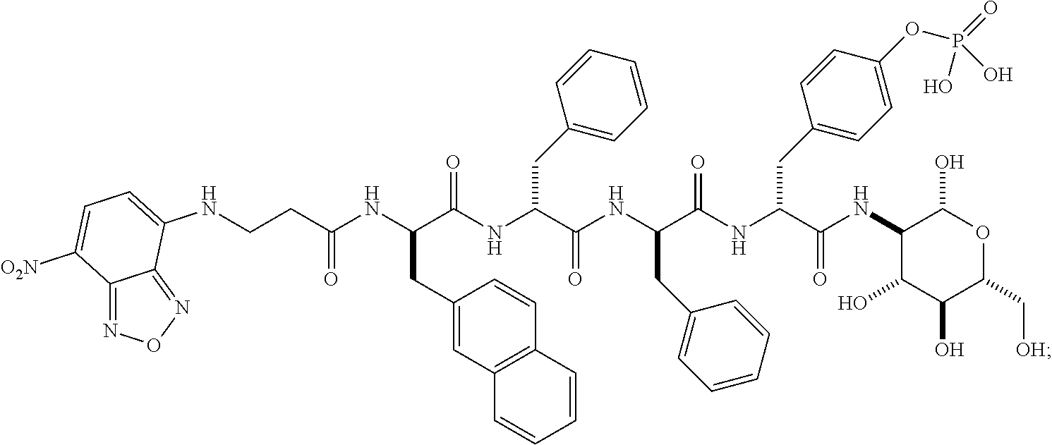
C1(CC(NC(CCNC2=CC=C([O2N])C3=NON=C32)=O)C(NC(C(NC(C(NC(C(=O)NC2C(O)C(O)C(C[OH])OC2O)CC2=CC=C(OP(=O)(O)O)C=C2)=O)CC2=CC=CC=C2)=O)CC2=CC=CC=C2)=O)=CC2=C(C=C1)C=CC=C2
